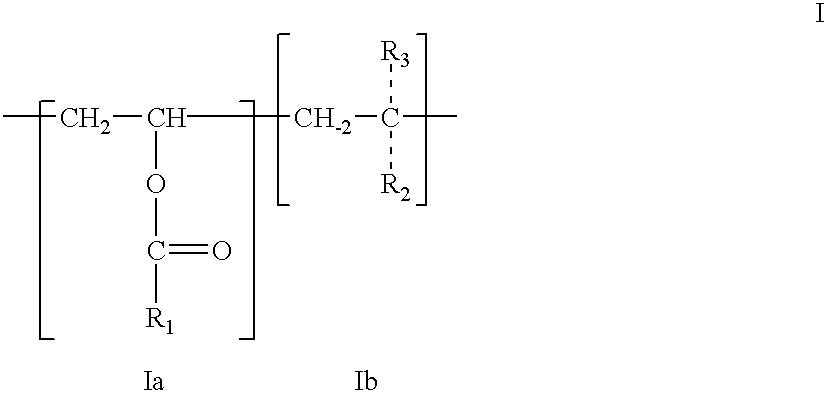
CCC([CH-2]C([R3])([R2])C)OC(=O)[R1]
